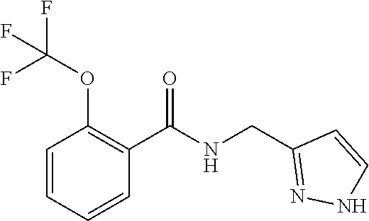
C1(C(NCC2=NNC=C2)=O)=C(OC(F)(F)F)C=CC=C1
